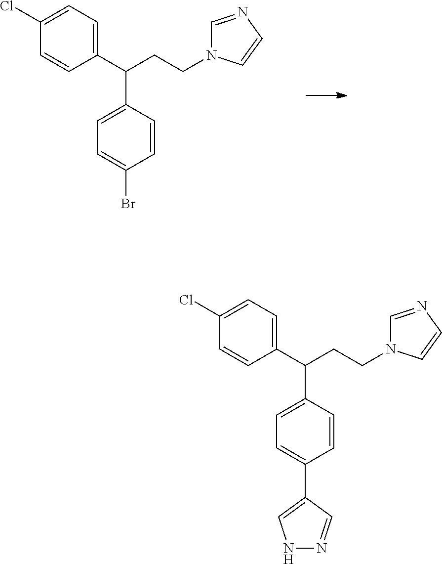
C1=C(C(C2=CC=C(Cl)C=C2)CCN2C=NC=C2)C=CC(Br)=C1.C1=C(C(C2=CC=C(Cl)C=C2)CCN2C=NC=C2)C=CC(C2=CNN=C2)=C1
